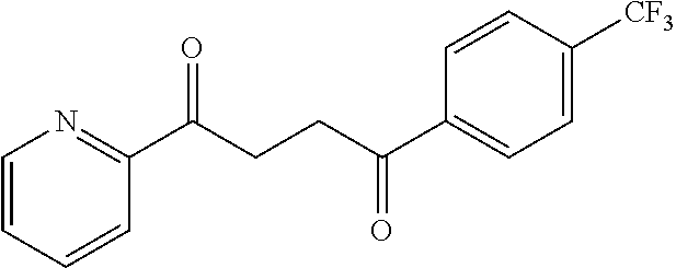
C1(C(CCC(C2=CC=C([CF3])C=C2)=O)=O)=NC=CC=C1
